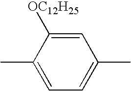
C1=C(C)C([OC12H25])=CC(C)=C1
